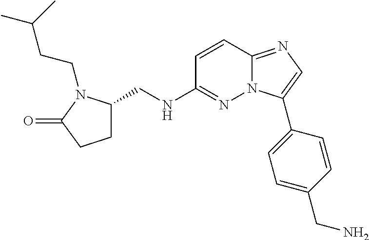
C1(NCC2CCC(=O)N2CCC(C)C)=NN2C(=NC=C2C2=CC=C(CN)C=C2)C=C1
